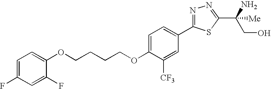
O(CCCCOC1=CC=C(C2=NN=C(C(N)(CO)[Me])S2)C=C1[CF3])C1=CC=C(F)C=C1F
